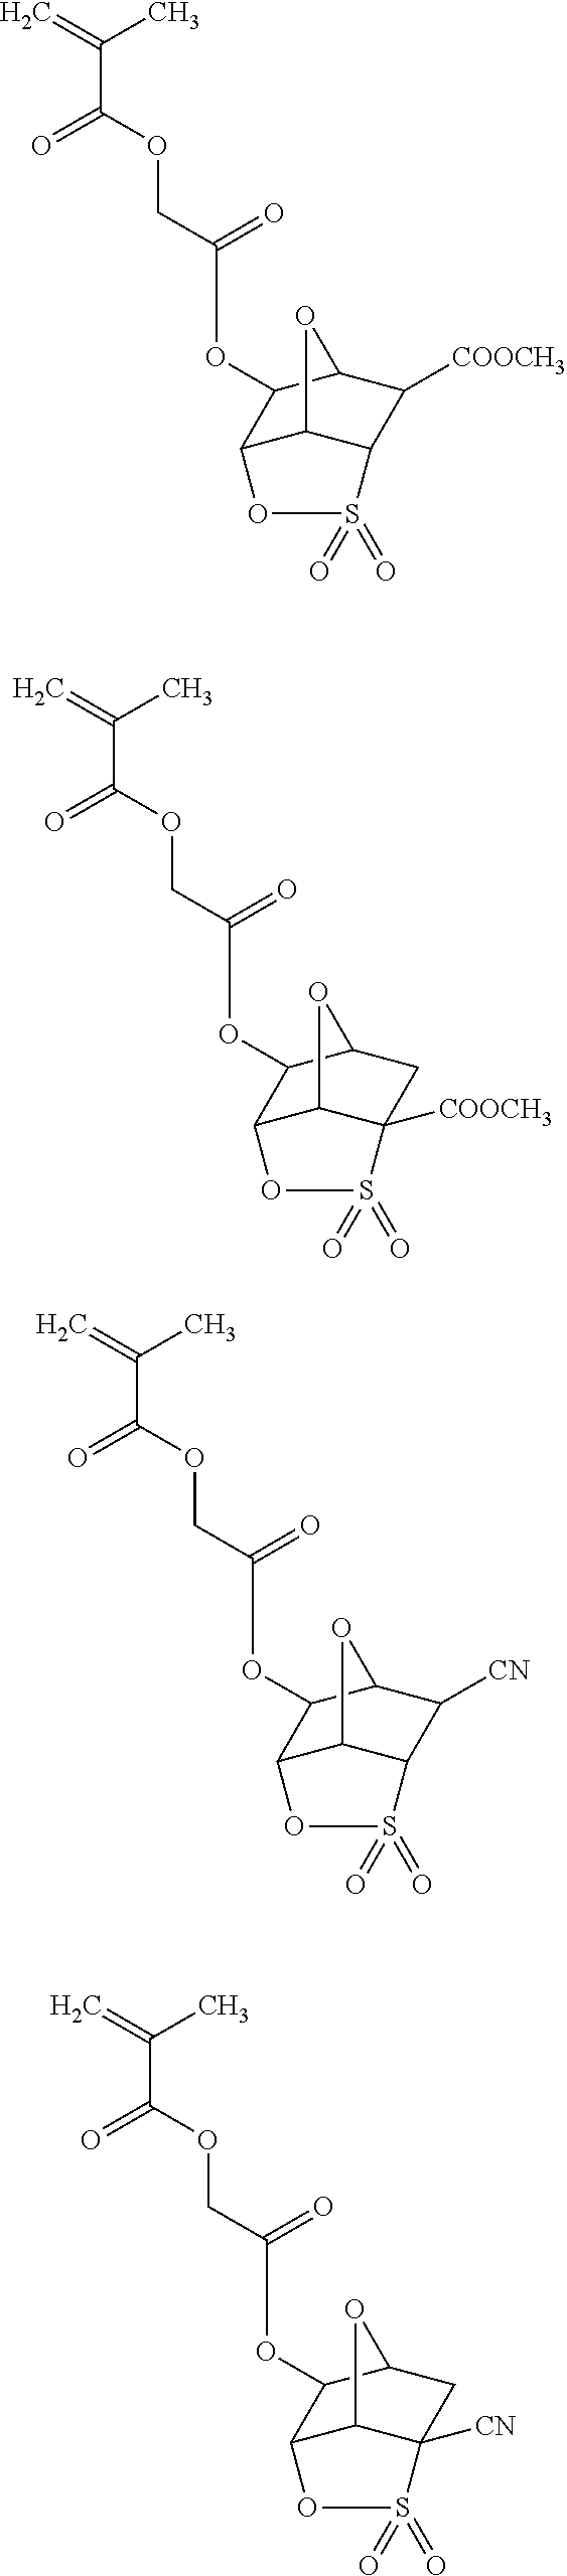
C(C(OCC(OC1C2C([COOCH3])C3S(=O)(=O)OC1C3O2)=O)=O)(=C)C.C(C(OCC(OC1C2CC3([COOCH3])S(=O)(=O)OC1C3O2)=O)=O)(=C)C.C(C(OCC(OC1C2C([CN])C3S(=O)(=O)OC1C3O2)=O)=O)(=C)C.C(C(OCC(OC1C2CC3([CN])S(=O)(=O)OC1C3O2)=O)=O)(=C)C
